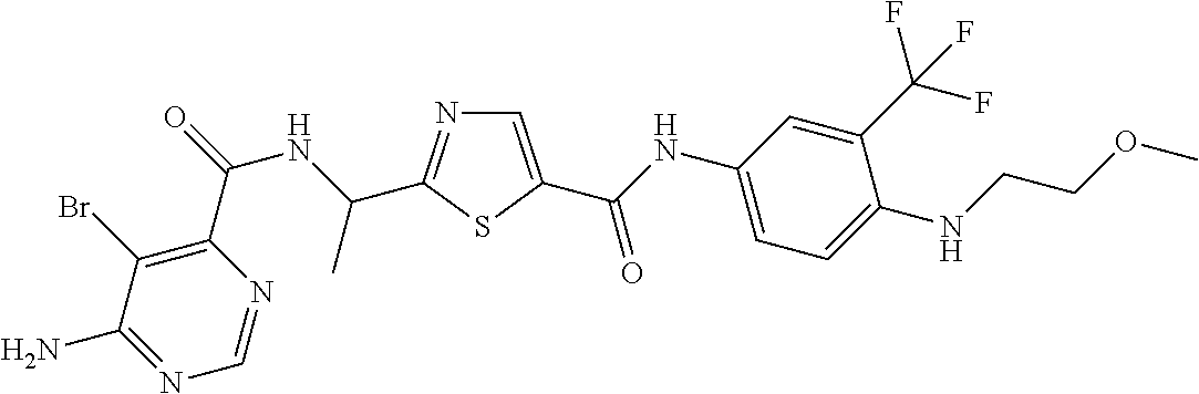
C1(C(=O)NC(C)C2=NC=C(C(NC3=CC=C(NCCOC)C(C(F)(F)F)=C3)=O)S2)=C(Br)C(N)=NC=N1
